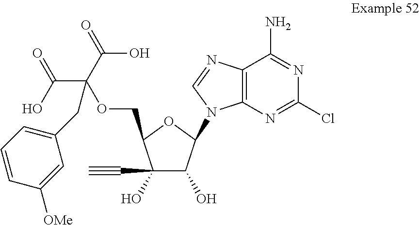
C1(C#C)(O)C(O)C(N2C3=C(C(N)=NC(Cl)=N3)N=C2)OC1COC(C(=O)O)(C(O)=O)CC1=CC=CC([OMe])=C1
